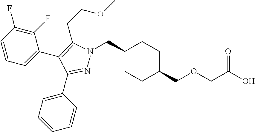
C1(CN2N=C(C3=CC=CC=C3)C(C3=CC=CC(F)=C3F)=C2CCOC)CCC(COCC(O)=O)CC1
